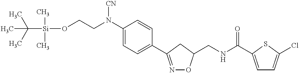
C1(N(CCO[Si](C(C)(C)C)(C)C)[CN])=CC=C(C2=NOC(CNC(=O)C3=CC=C(Cl)S3)C2)C=C1
